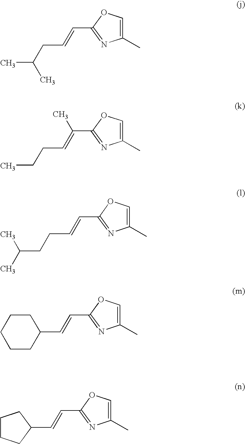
CC(CC=CC1=NC(C)=CO1)C.CCCC=C(C1=NC(C)=CO1)C.C(CCC=CC1=NC(C)=CO1)(C)C.C1(C=CC2=NC(C)=CO2)CCCCC1.C1(C=CC2=NC(C)=CO2)CCCC1
